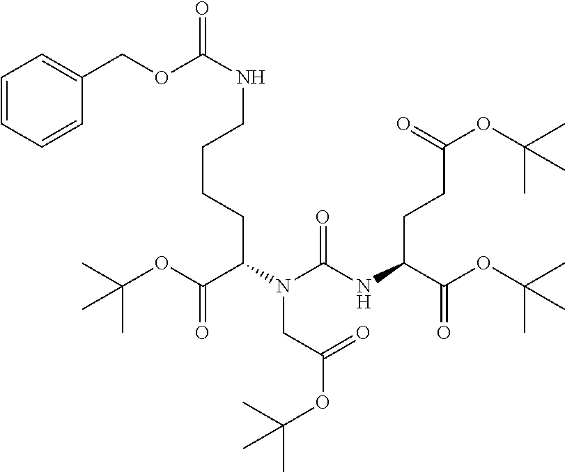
O(C(C(NC(N(C(C(OC(C)(C)C)=O)CCCCNC(=O)OCC1=CC=CC=C1)CC(OC(C)(C)C)=O)=O)CCC(OC(C)(C)C)=O)=O)C(C)(C)C
